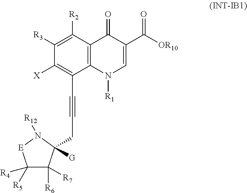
C1([R3])=C([R2])C2=C(C(C#CCC3([G])C([R6])([R7])C([R5])([R4])[E]N3[R12])=C1[X])N([R1])C=C(C([OR10])=O)C2=O
